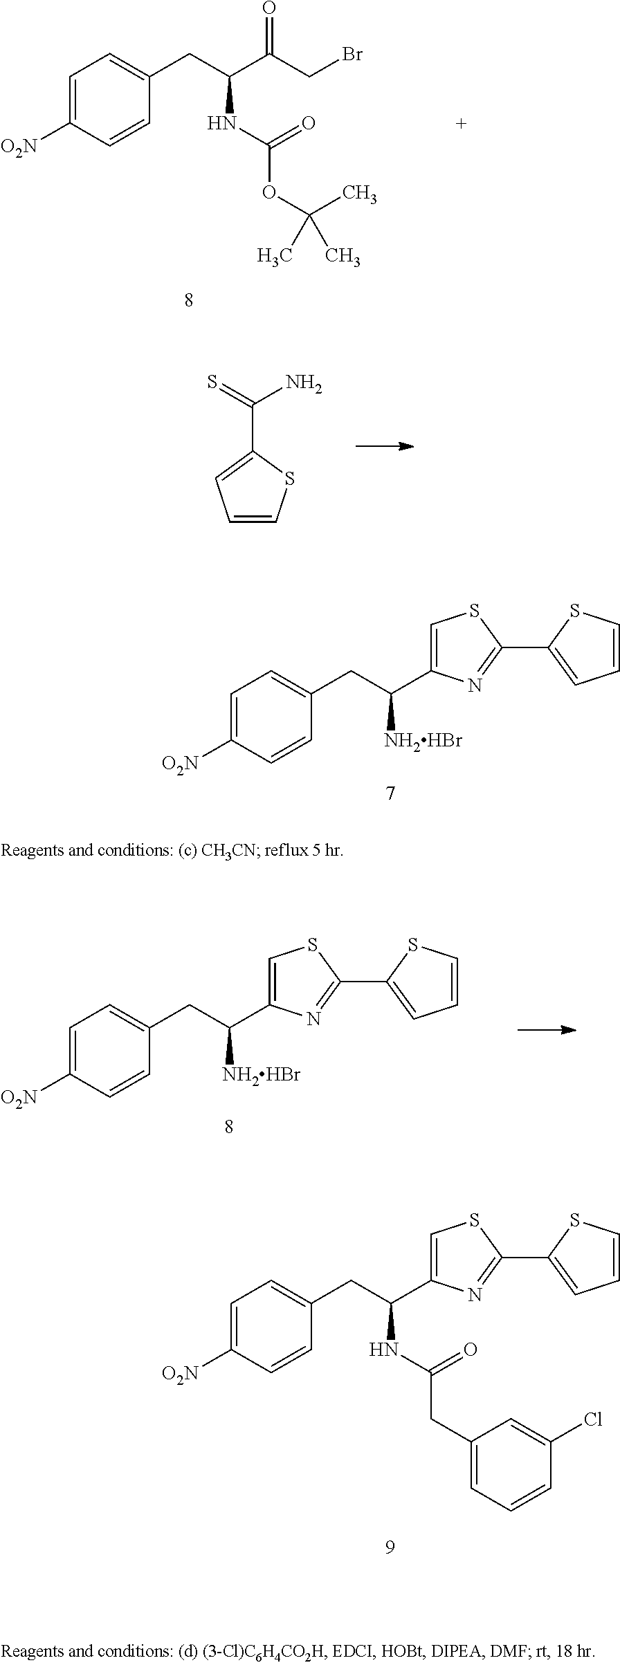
C1=C([O2N])C=CC(CC(C2=CSC(C3=CC=CS3)=N2)[NH2HBr])=C1.C1=C([O2N])C=CC(CC(C(CBr)=O)NC(=O)OC(C)(C)C)=C1.C1=CSC(C(=S)N)=C1.C1=C([O2N])C=CC(CC(C2=CSC(C3=CC=CS3)=N2)NC(CC2=CC=CC(Cl)=C2)=O)=C1.C1=C([O2N])C=CC(CC(C2=CSC(C3=CC=CS3)=N2)[NH2HBr])=C1
